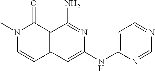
C12=C(C=C(NC3=CC=NC=N3)N=C1N)C=CN(C)C2=O
